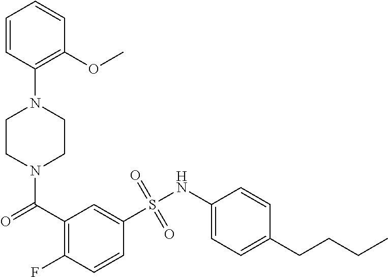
N1(C(C2=C(F)C=CC(S(NC3=CC=C(CCCC)C=C3)(=O)=O)=C2)=O)CCN(C2=C(OC)C=CC=C2)CC1
